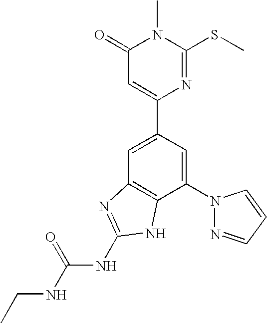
C1=C(C2=CC(=O)N(C)C(SC)=N2)C=C(N2N=CC=C2)C2=C1N=C(NC(NCC)=O)N2
